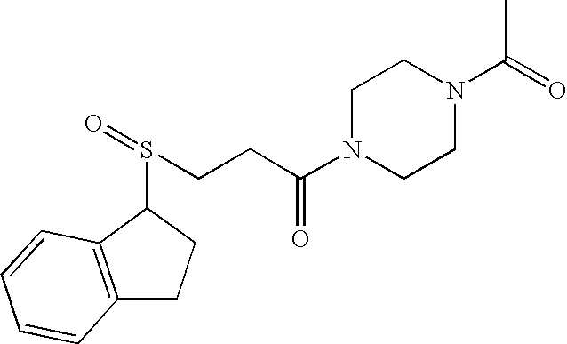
C(CS(=O)C1C2=C(CC1)C=CC=C2)C(N1CCN(C(=O)C)CC1)=O
